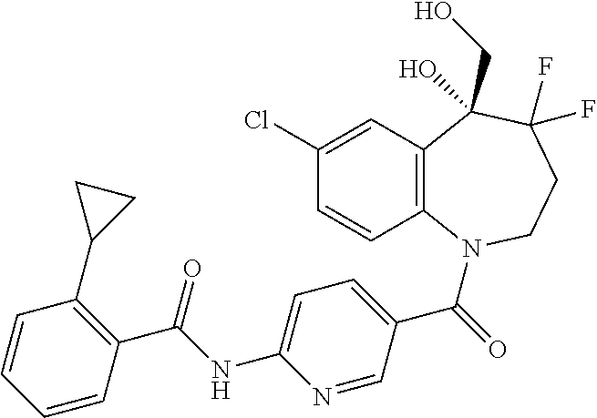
C12=C(N(C(=O)C3=CC=C(NC(C4=C(C5CC5)C=CC=C4)=O)N=C3)CCC(F)(F)C1(CO)O)C=CC(Cl)=C2
